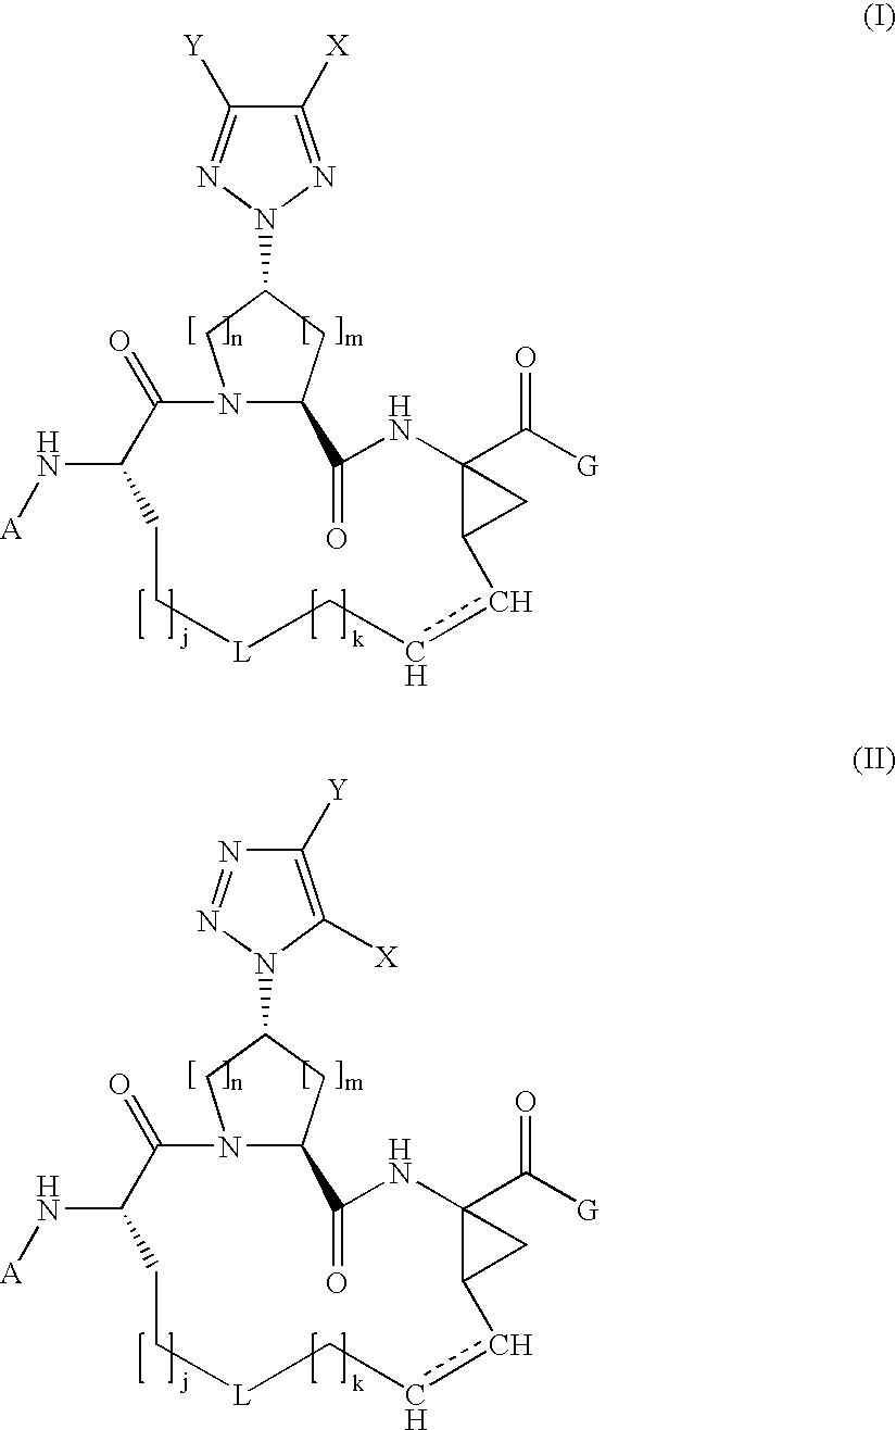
N12C(CC(N3N=C([X])C([Y])=N3)C1)C(=O)NC1(C([G])=O)C(C1)ccC[L]CCC(N[A])C2=O.N12C(CC(N3C([X])=C([Y])N=N3)C1)C(=O)NC1(C([G])=O)C(C1)ccC[L]CCC(N[A])C2=O
